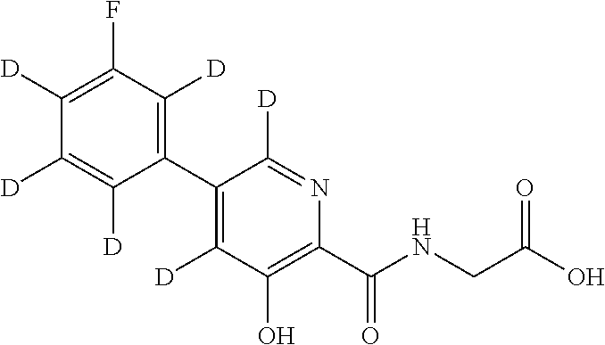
C1(C2=C([D])C(O)=C(C(NCC(O)=O)=O)N=C2[D])=C([D])C(F)=C([D])C([D])=C1[D]
